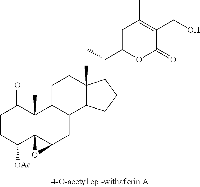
C1=CC([OAc])C23C(C)(C1=O)C1C(CC2O3)C2C(C)(CC1)C(C(C1OC(=O)C(CO)=C(C)C1)C)CC2
